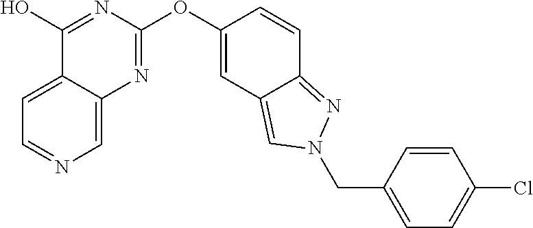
C1=C2C(=CN=C1)N=C(OC1=CC3=CN(CC4=CC=C(Cl)C=C4)N=C3C=C1)N=C2O
